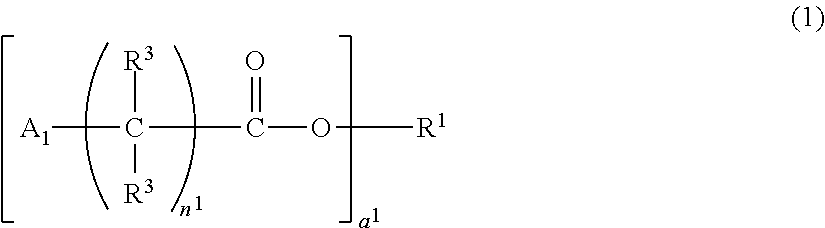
[A1]C(C(=O)O[R1])([R3])[R3]
